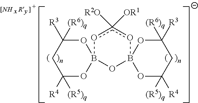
C1C([R4])([(R5)q])OB2(OC1([R3])[(R6)q])OB1(oc([R2O])([OR1])o2)OC([(R5)q])([R4])CC([R3])([(R6)q])O1
